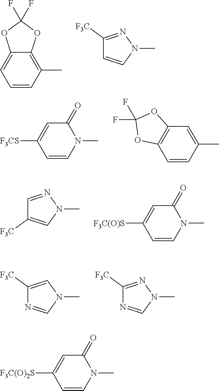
C1=CC(C)=C2C(=C1)OC(F)(F)O2.C1([F3C])=NN(C)C=C1.C1=CN(C)C(=O)C=C1[F3CS].C1=CC(C)=CC2=C1OC(F)(F)O2.C1=NN(C)C=C1[F3C].C1=CN(C)C(=O)C=C1[F3C(O)S].C1([F3C])=CN(C)C=N1.C1([F3C])=NN(C)C=N1.C1=CN(C)C(=O)C=C1[F3C(O)2S]
